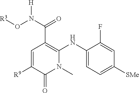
C1=C([R9])C(=O)N(C)C(NC2=CC=C([SMe])C=C2F)=C1C(N(O[R3])[H])=O
